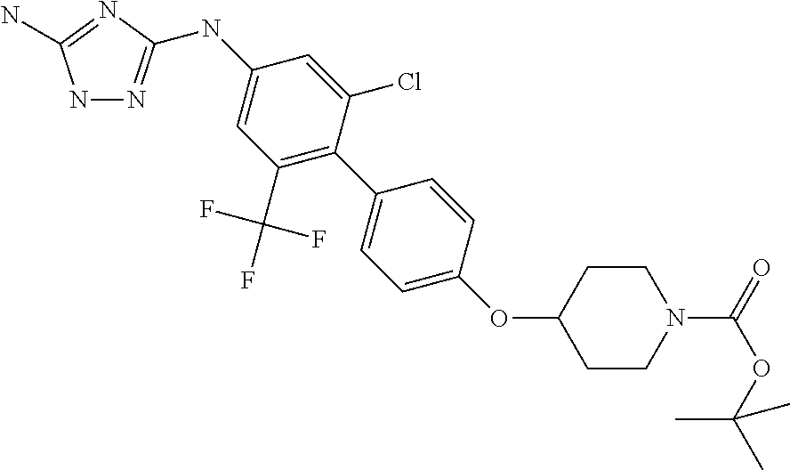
N1N=C(NC2=CC(C(F)(F)F)=C(C3=CC=C(OC4CCN(C(=O)OC(C)(C)C)CC4)C=C3)C(Cl)=C2)N=C1N
